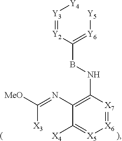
[Y3](=[Y2]C(=[Y6][Y5])BNC1=C(N=C([X3])[MeO])C([X4])=[X5][X6]=[X7]1)[Y4]
